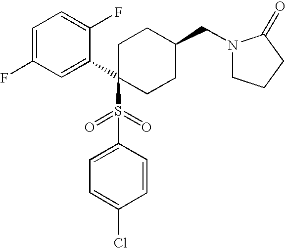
C1=C(F)C=C(C2(S(C3=CC=C(Cl)C=C3)(=O)=O)CCC(CN3CCCC3=O)CC2)C(F)=C1
